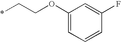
*CCOC1=CC=CC(F)=C1
